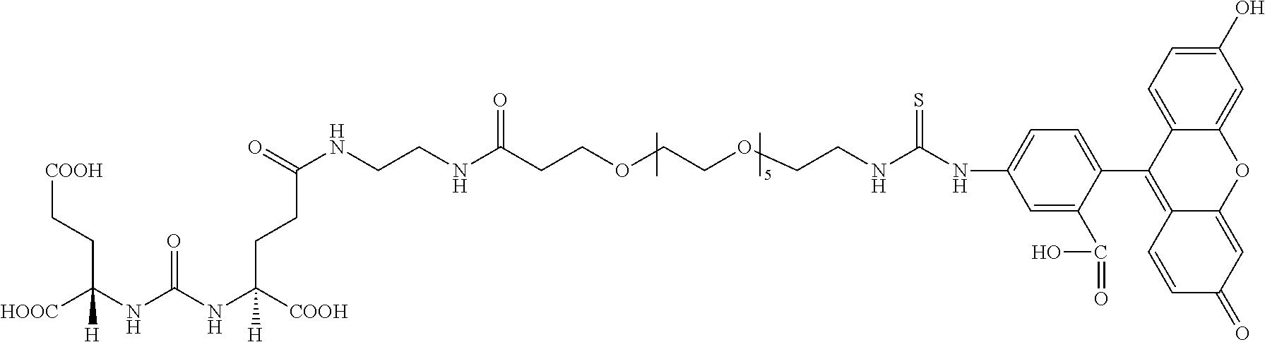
C(CC(NC(NC([HOOC])([H])CC[COOH])=O)([COOH])[H])C(NCCNC(CCOCCOCCNC(=S)NC1=CC=C(C2=C3C(=CC(=O)C=C3)OC3=CC(O)=CC=C23)C(C(=O)O)=C1)=O)=O
